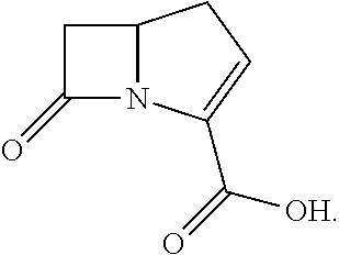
C1C(=O)N2C1CC=C2C([OH])=O
